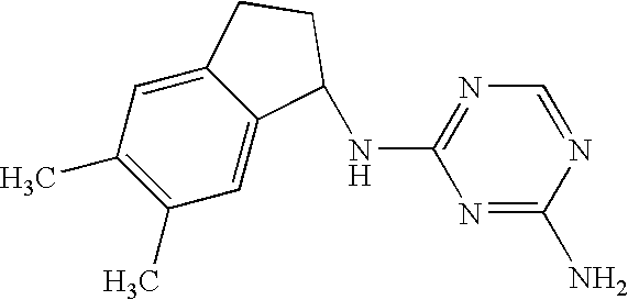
C1(C)=C(C)C=C2C(=C1)C(NC1=NC=NC(N)=N1)CC2
